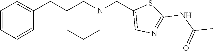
C1=CC=C(CC2CN(CC3=CN=C(NC(=O)C)S3)CCC2)C=C1
